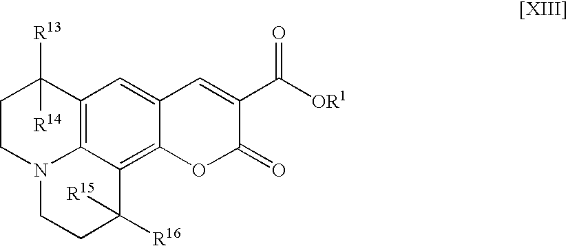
C1N2C3=C(C([R13])([R14])C1)C=C1C(=C3C([R15])([R16])CC2)OC(=O)C(C([OR1])=O)=C1
